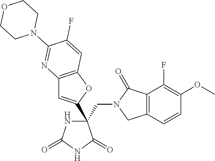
C(C1(C2=CC3=C(O2)C=C(F)C(N2CCOCC2)=N3)NC(=O)NC1=O)N1CC2=C(C1=O)C(F)=C(OC)C=C2
